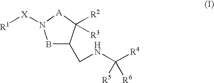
B1C(CNC([R4])([R5])[R6])C([R2])([R3])[A]N1[X][R1]
